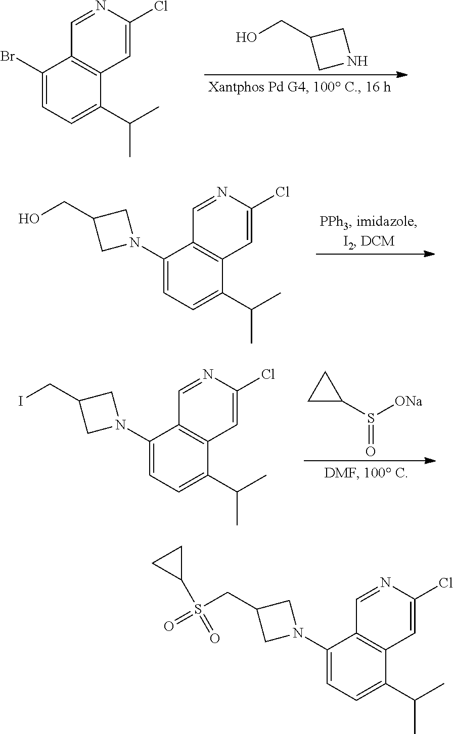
C1(Br)=CC=C(C(C)C)C2=C1C=NC(Cl)=C2.OCC1CNC1.C1(N2CC(CO)C2)=CC=C(C(C)C)C2=C1C=NC(Cl)=C2.C1(N2CC(CI)C2)=CC=C(C(C)C)C2=C1C=NC(Cl)=C2.S([ONa])(C1CC1)=O.C1(N2CC(CS(=O)(C3CC3)=O)C2)=CC=C(C(C)C)C2=C1C=NC(Cl)=C2
